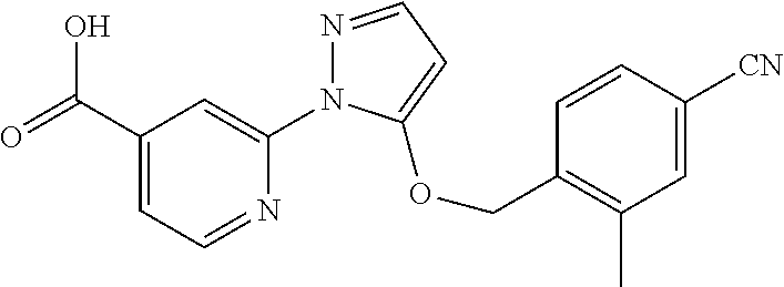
C(C1=CC=NC(N2N=CC=C2OCC2=C(C)C=C([CN])C=C2)=C1)(=O)O
